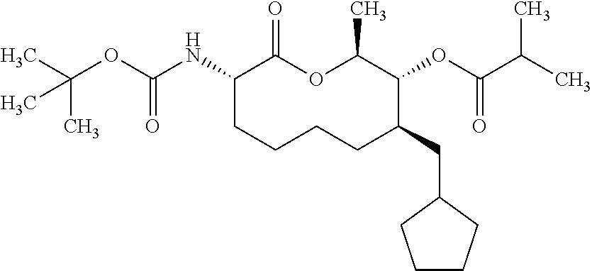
C1(NC(OC(C)(C)C)=O)CCCCC(CC2CCCC2)C(OC(C(C)C)=O)C(C)OC1=O
